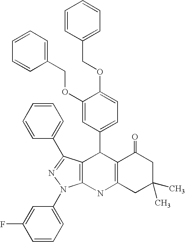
C12=C(NC3=C(C1C1=CC=C(OCC4=CC=CC=C4)C(OCC4=CC=CC=C4)=C1)C(C1=CC=CC=C1)=NN3C1=CC=CC(F)=C1)CC(C)(C)CC2=O
